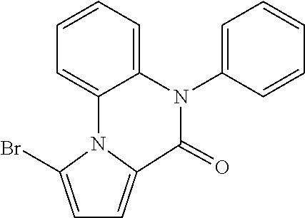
C1=CC=C2C(=C1)N1C(Br)=CC=C1C(=O)N2C1=CC=CC=C1
